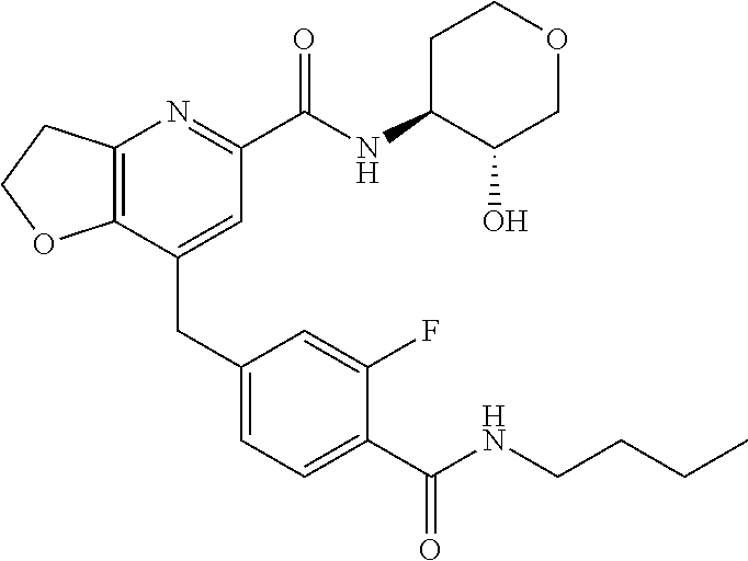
C12=C(C(CC3=CC=C(C(NCCCC)=O)C(F)=C3)=CC(C(NC3C(O)COCC3)=O)=N1)OCC2
